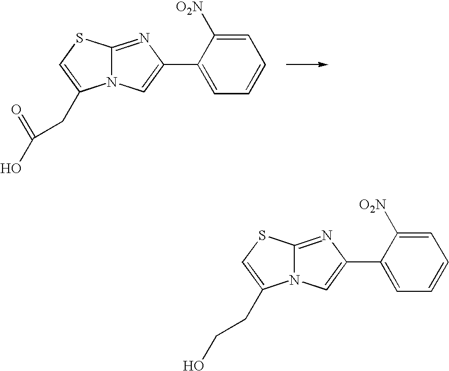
N12C(=NC(C3=CC=CC=C3[O2N])=C1)SC=C2CC(=O)O.N12C(=NC(C3=CC=CC=C3[O2N])=C1)SC=C2CCO
